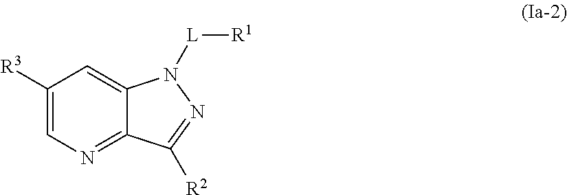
C1([R3])=CN=C2C(=C1)N([L][R1])N=C2[R2]
